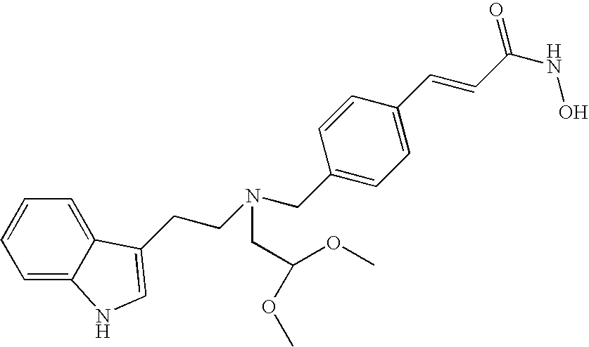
C1=C2C(=CC=C1)C(CCN(CC1=CC=C(C=CC(NO)=O)C=C1)CC(OC)OC)=CN2
